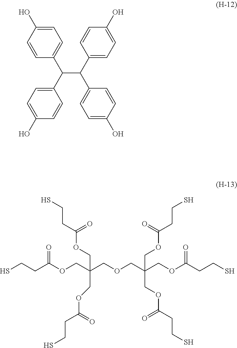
C1=C(O)C=CC(C(C(C2=CC=C(O)C=C2)C2=CC=C(O)C=C2)C2=CC=C(O)C=C2)=C1.SCCC(OCC(COCC(COC(CCS)=O)(COC(CCS)=O)COC(CCS)=O)(COC(CCS)=O)COC(CCS)=O)=O
